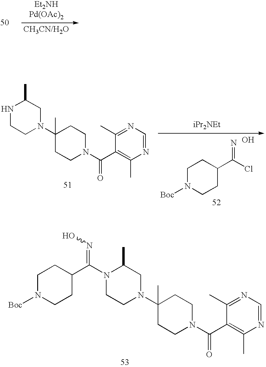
N1CCN(C2(C)CCN(C(C3=C(C)N=CN=C3C)=O)CC2)CC1C.C1N([Boc])CCC(C(Cl)=N)C1.O.N1(C(C2CCN([Boc])CC2)=NO)CCN(C2(C)CCN(C(C3=C(C)N=CN=C3C)=O)CC2)CC1C
